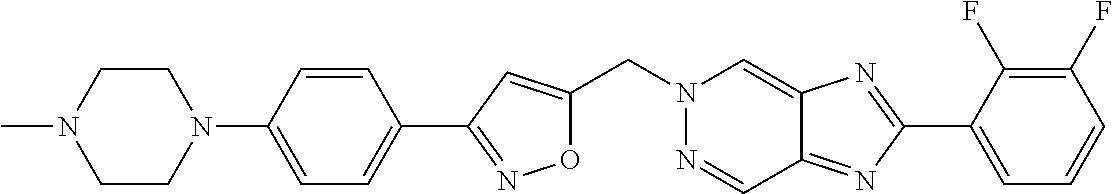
O1C(CN2N=CC3=NC(C4=CC=CC(F)=C4F)=NC3=C2)=CC(C2=CC=C(N3CCN(C)CC3)C=C2)=N1
